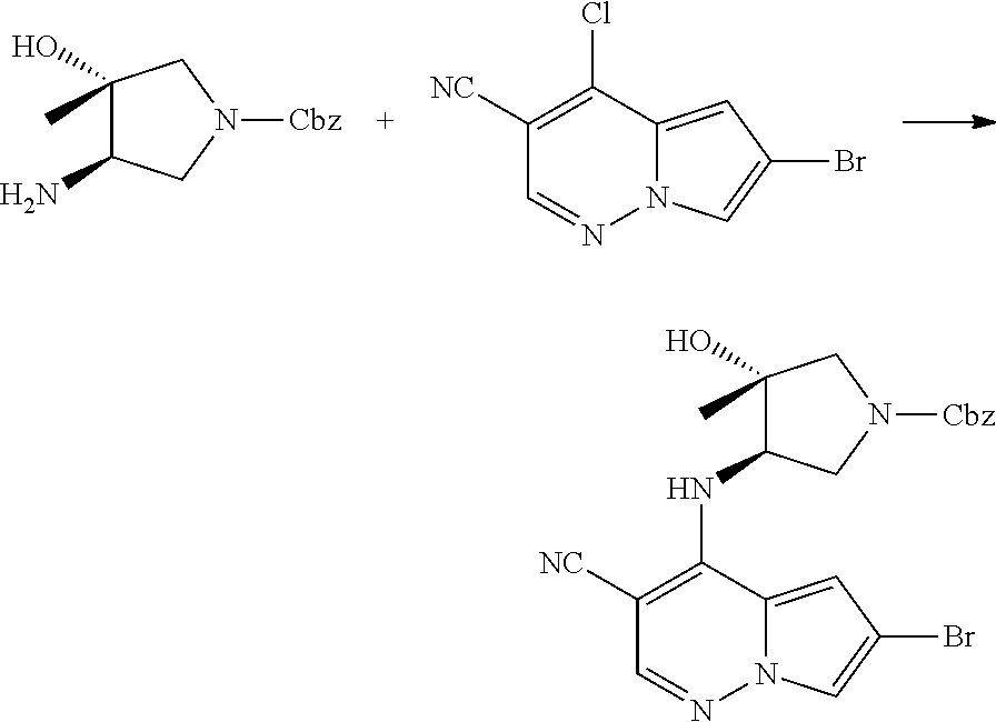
C1([NC])=C(Cl)C2=CC(Br)=CN2N=C1.NC1C(C)(O)CN([Cbz])C1.C1([NC])=C(NC2C(C)(O)CN([Cbz])C2)C2=CC(Br)=CN2N=C1
